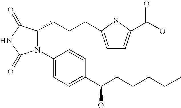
N1(C2=CC=C(C(CCCCC)O)C=C2)C(CCCC2=CC=C(C(O)=O)S2)C(=O)NC1=O
